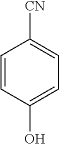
C1=CC(O)=CC=C1[CN]
